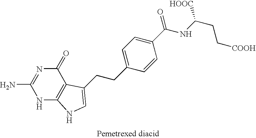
N1C2=C(C(=O)N=C1N)C(CCC1=CC=C(C(NC(CC[COOH])[HOOC])=O)C=C1)=CN2
